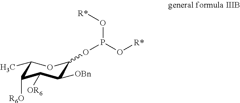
C1(C)OC(OP(O[R*])O[R*])C([OBn])C([OR6])C1[R6O]
